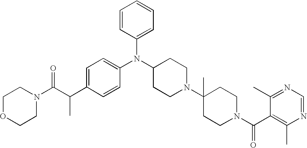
C(C1=CC=C(N(C2CCN(C3(C)CCN(C(C4=C(C)N=CN=C4C)=O)CC3)CC2)C2=CC=CC=C2)C=C1)(C(N1CCOCC1)=O)C
